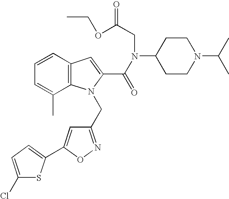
C1=CC2=C(C(C)=C1)N(CC1=NOC(C3=CC=C(Cl)S3)=C1)C(C(N(C1CCN(C(C)C)CC1)CC(=O)OCC)=O)=C2
